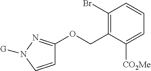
C1=CN([G])N=C1OCC1=C(Br)C=CC=C1[CO2Me]
